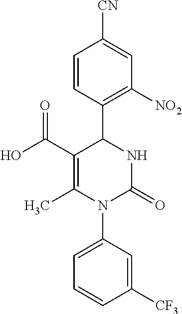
C1(C(O)=O)=C(C)N(C2=CC=CC([CF3])=C2)C(=O)NC1C1=C([NO2])C=C([CN])C=C1
